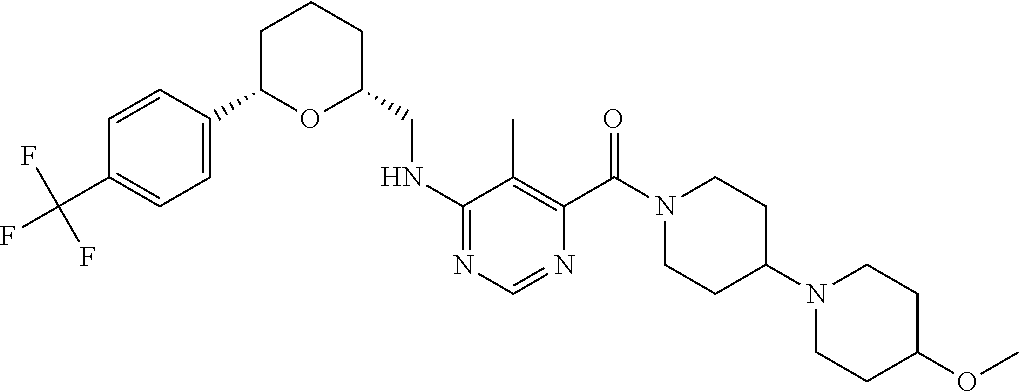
C1=C(C2OC(CNC3=NC=NC(C(=O)N4CCC(N5CCC(OC)CC5)CC4)=C3C)CCC2)C=CC(C(F)(F)F)=C1
